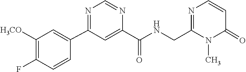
N1(C)C(CNC(C2=CC(C3=CC([H3CO])=C(F)C=C3)=NC=N2)=O)=NC=CC1=O
